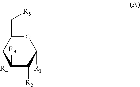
C1([R4])C([R3])C([R2])C([R1])OC1C[R5]
